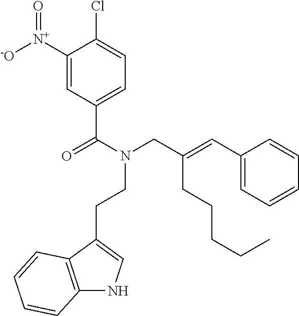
C1([N+]([-O])=O)=CC(C(N(CC(=CC2=CC=CC=C2)CCCCC)CCC2=CNC3=C2C=CC=C3)=O)=CC=C1Cl
